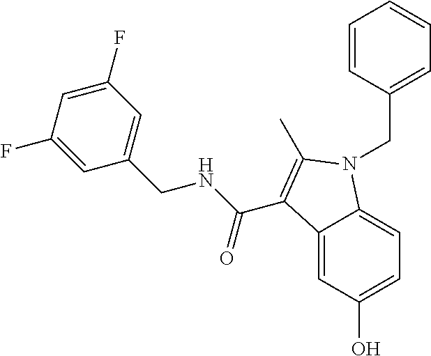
C12=CC(O)=CC=C1N(CC1=CC=CC=C1)C(C)=C2C(NCC1=CC(F)=CC(F)=C1)=O
